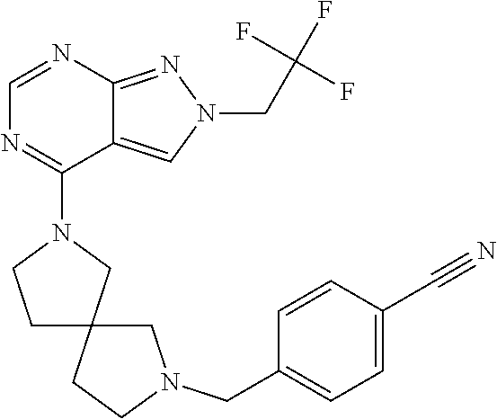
C1=NC2=NN(CC(F)(F)F)C=C2C(N2CCC3(C2)CCN(CC2=CC=C(C#N)C=C2)C3)=N1
